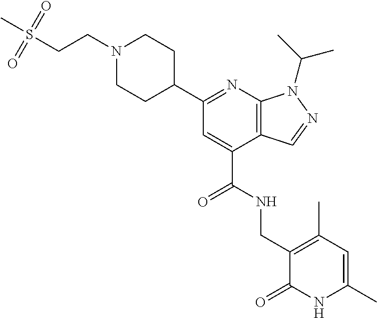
N1(CCS(C)(=O)=O)CCC(C2=NC3=C(C(C(NCC4=C(C)C=C(C)NC4=O)=O)=C2)C=NN3C(C)C)CC1
